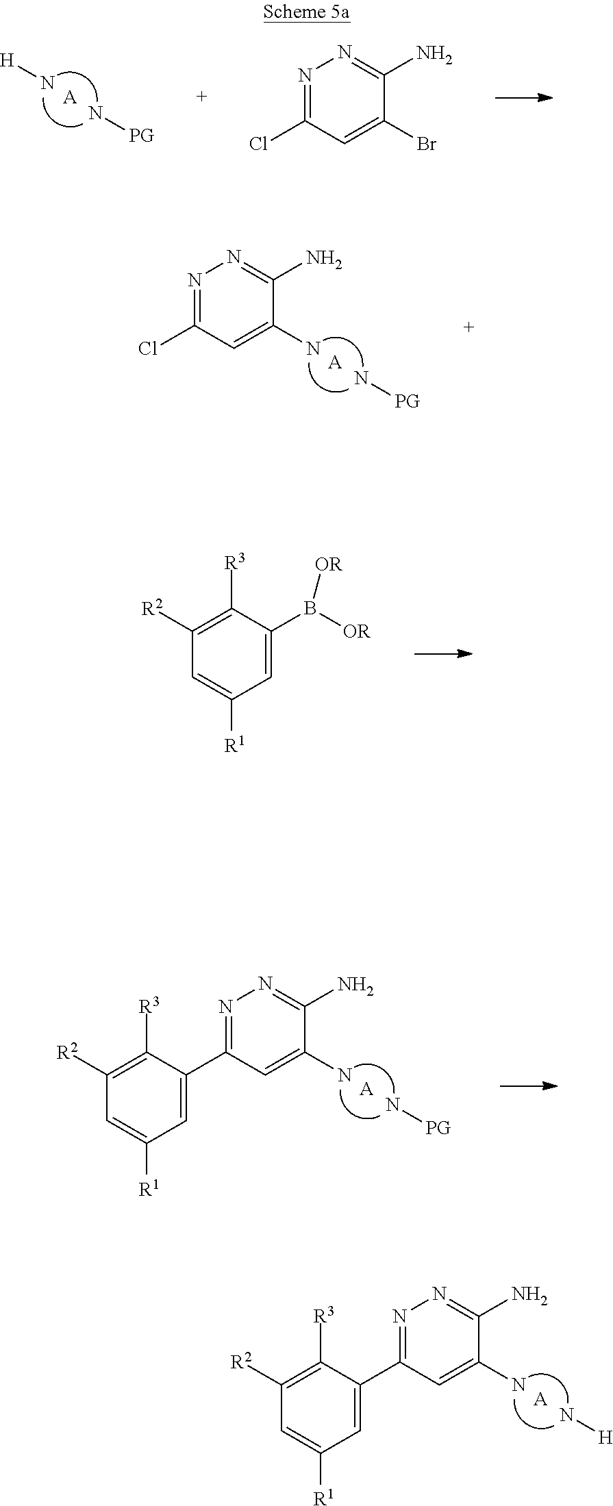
C1=C(C2=NN=C(N)C(N)=C2)C([R3])=C([R2])C=C1[R1].N[H].[A].[H]N.N[PG].[A].N1=C(Cl)C=C(Br)C(N)=N1.C1=C(B([OR])[OR])C([R3])=C([R2])C=C1[R1].C1=C(C2=NN=C(N)C(N)=C2)C([R3])=C([R2])C=C1[R1].N[PG].[A].C1(Cl)=NN=C(N)C(N)=C1.N[PG].[A]
